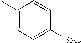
C1(C)=CC=C([SMe])C=C1
